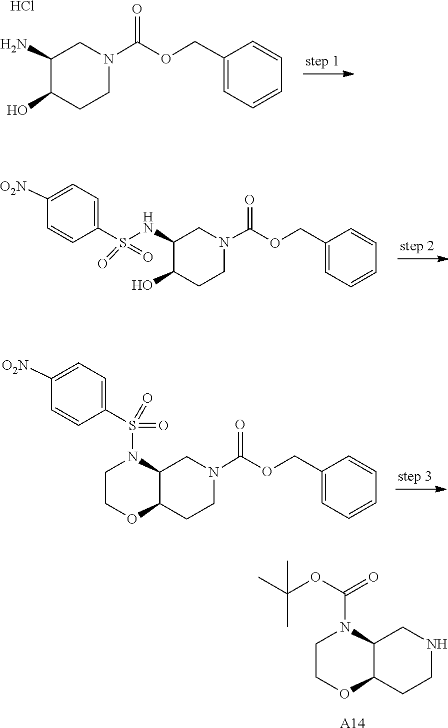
OC1CCN(C(OCC2=CC=CC=C2)=O)CC1N.Cl.O=S(C1=CC=C([O2N])C=C1)(=O)NC1C(O)CCN(C(OCC2=CC=CC=C2)=O)C1.O=S(=O)(C1=CC=C([O2N])C=C1)N1CCOC2CCN(C(OCC3=CC=CC=C3)=O)CC12.CC(C)(C)OC(N1CCOC2C1CNCC2)=O.[A14]
